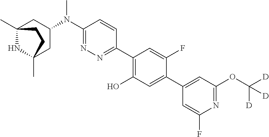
C12(C)NC(C)(CC(N(C3=NN=C(C4=C(O)C=C(C5=CC(OC([D])([D])[D])=NC(F)=C5)C(F)=C4)C=C3)C)C1)CC2
